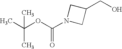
CC(OC(N1CC(CO)C1)=O)(C)C
